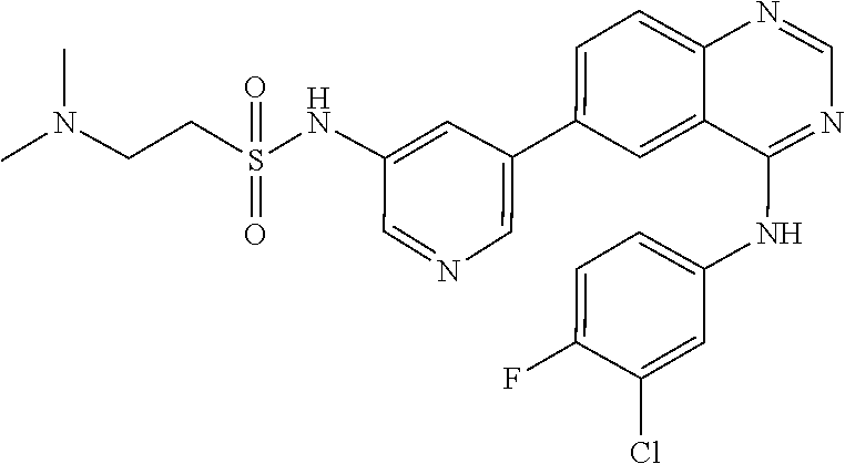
N(CCS(NC1=CC(C2=CC=C3N=CN=C(NC4=CC=C(F)C(Cl)=C4)C3=C2)=CN=C1)(=O)=O)(C)C
